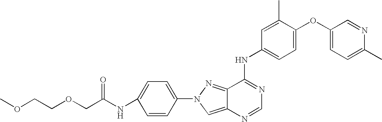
COCCOCC(NC1=CC=C(N2N=C3C(NC4=CC=C(OC5=CC=C(C)N=C5)C(C)=C4)=NC=NC3=C2)C=C1)=O
